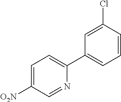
C1(C2=CC=C([O2N])C=N2)=CC=CC(Cl)=C1
